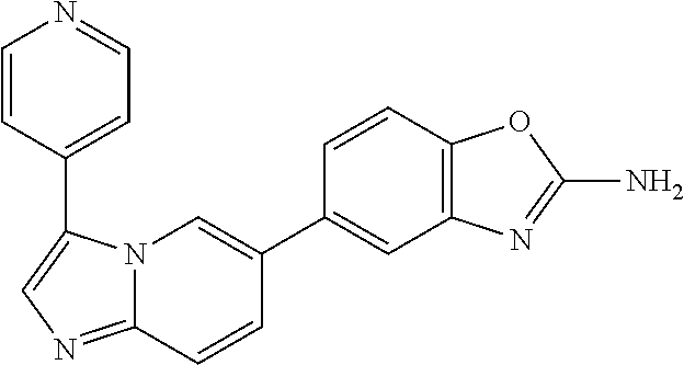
C1=CC(C2=CN=C3N2C=C(C2=CC4=C(C=C2)OC(N)=N4)C=C3)=CC=N1
